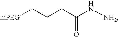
N([NH2])C(CCC[mPEG])=O
